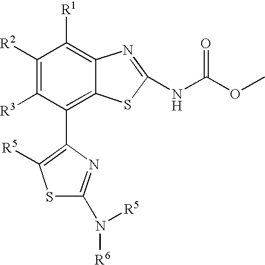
C1([R2])=C([R3])C(C2=C([R5])SC(N([R5])[R6])=N2)=C2C(=C1[R1])N=C(NC(OC)=O)S2
